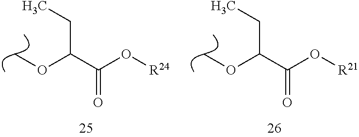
COC(C(O[R24])=O)CC.COC(C(O[R21])=O)CC
